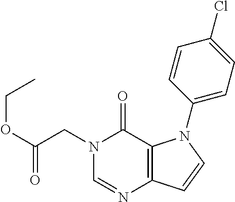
N1(CC(OCC)=O)C=NC2=C(N(C3=CC=C(Cl)C=C3)C=C2)C1=O
